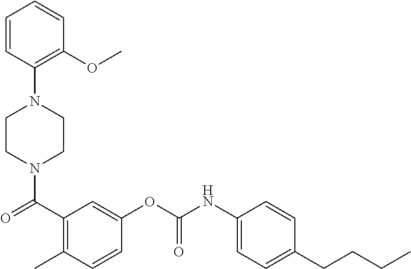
C1=CC(N2CCN(C(C3=C(C)C=CC(OC(NC4=CC=C(CCCC)C=C4)=O)=C3)=O)CC2)=C(OC)C=C1
